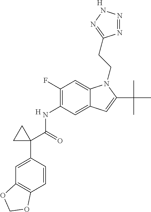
[H].[H].C1(NC(C2(C3=CC4=C(C=C3)OCO4)CC2)=O)=C(F)C=C2C(=C1)C=C(C(C)(C)C)N2CCC1=NNN=N1
